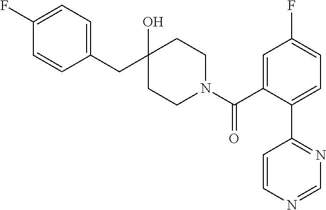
C1(CC2(O)CCN(C(C3=CC(F)=CC=C3C3=NC=NC=C3)=O)CC2)=CC=C(F)C=C1
